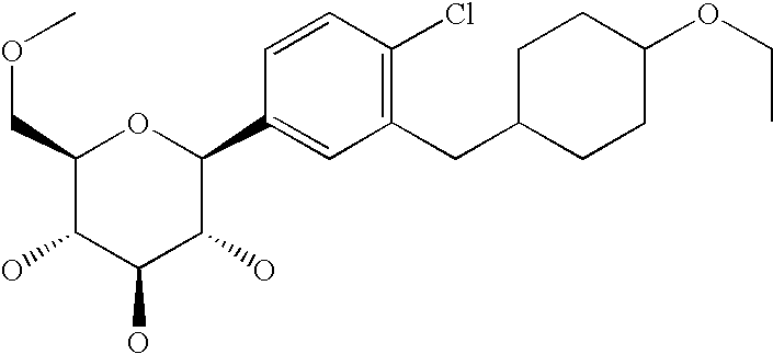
C1(COC)C(O)C(O)C(O)C(C2=CC(CC3CCC(OCC)CC3)=C(Cl)C=C2)O1
